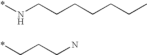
*NCCCCCCC.*CCCN
